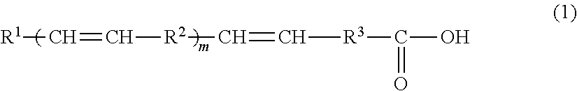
[R1]C=C[R2]C=C[R3]C(=O)O
